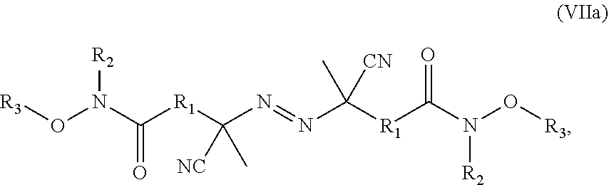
N(C([R1]C(N=NC([R1]C(=O)N(O[R3])[R2])(C)[CN])([NC])C)=O)(O[R3])[R2]
